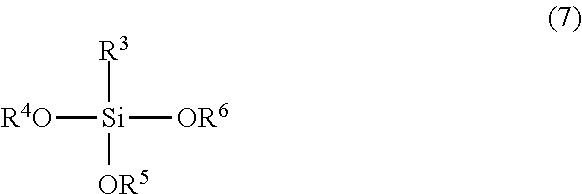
[R3][Si]([OR5])([R4O])[OR6]
